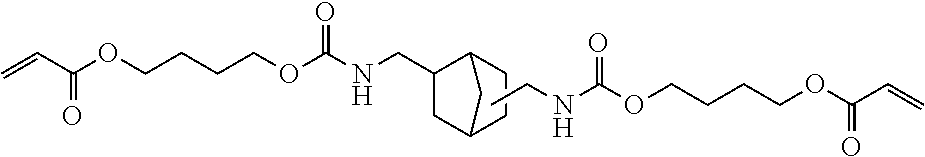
C1(CNC(OCCCCOC(C=C)=O)=O)CC2CC1CC2.CCNC(OCCCCOC(C=C)=O)=O
